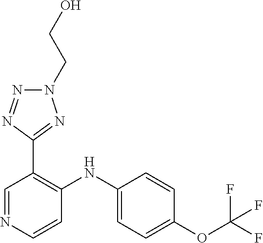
C1=CC(OC(F)(F)F)=CC=C1NC1=C(C2=NN(CCO)N=N2)C=NC=C1
